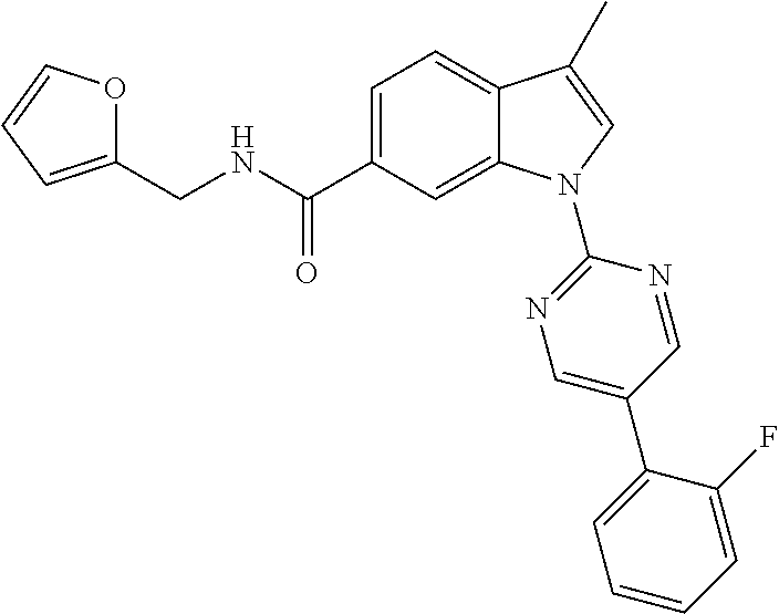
C(NC(C1=CC=C2C(=C1)N(C1=NC=C(C3=CC=CC=C3F)C=N1)C=C2C)=O)C1=CC=CO1
